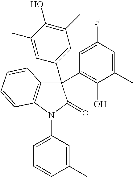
C1(C)=CC(C2(C3=C(O)C(C)=CC(F)=C3)C3=C(N(C4=CC=CC(C)=C4)C2=O)C=CC=C3)=CC(C)=C1O
